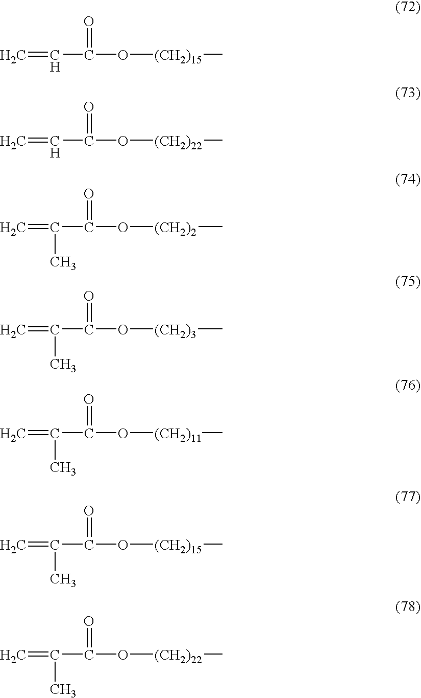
C=CC(O[(CH2)15]C)=O.C=CC(O[(CH2)22]C)=O.C=C(C(O[(CH2)2]C)=O)C.C=C(C(O[(CH2)3]C)=O)C.C=C(C(O[(CH2)11]C)=O)C.C=C(C(O[(CH2)15]C)=O)C.C=C(C(O[(CH2)22]C)=O)C
